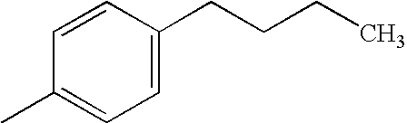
C1=CC(CCCC)=CC=C1C
